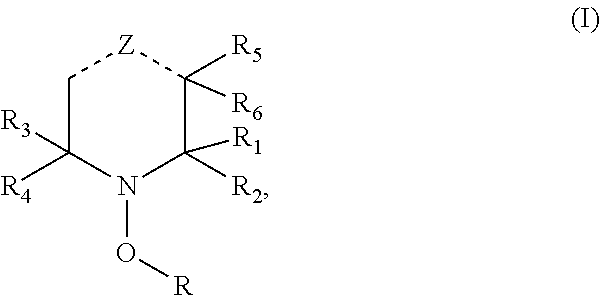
C1C([R3])([R4])N(O[R])C([R1])([R2])C([R5])([R6])[Z]1
